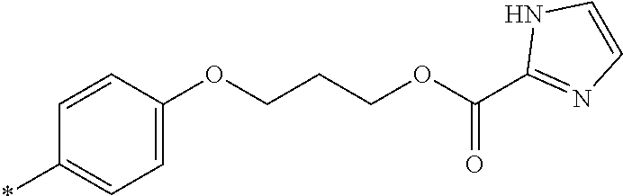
C1(*)=CC=C(OCCCOC(C2=NC=CN2)=O)C=C1
